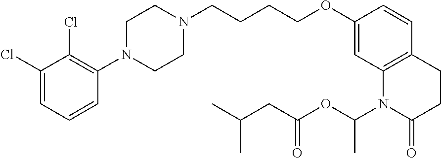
C1(Cl)=CC=CC(N2CCN(CCCCOC3=CC4=C(C=C3)CCC(=O)N4C(OC(CC(C)C)=O)C)CC2)=C1Cl
